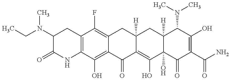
C12=C(C(O)=C3C(=C1F)CC1([H])C(=C(O)C4(O)C([H])(C1)C(N(C)C)C(O)=C(C(N)=O)C4=O)C3=O)NC(=O)C(N(CC)C)C2
